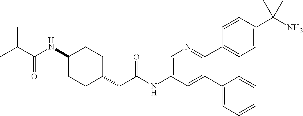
C1(NC(C(C)C)=O)CCC(CC(NC2=CN=C(C3=CC=C(C(N)(C)C)C=C3)C(C3=CC=CC=C3)=C2)=O)CC1
